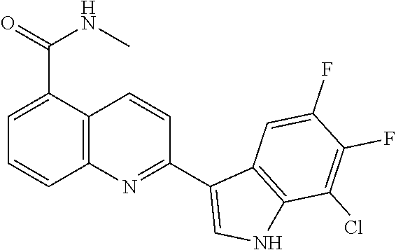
C12=C(N=C(C3=CNC4=C3C=C(F)C(F)=C4Cl)C=C1)C=CC=C2C(=O)NC
